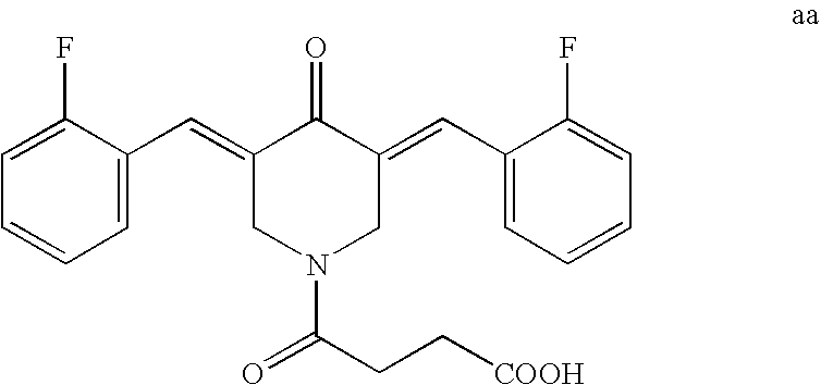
C1=C(C=C2C(=O)C(=CC3=CC=CC=C3F)CN(C(CC[COOH])=O)C2)C(F)=CC=C1
